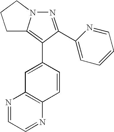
N1=C(C2=CC=CC=N2)C(C2=CC3=C(C=C2)N=CC=N3)=C2N1CCC2
